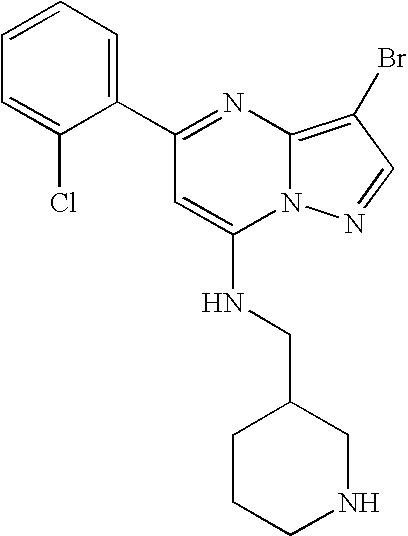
C1(C2=NC3=C(Br)C=NN3C(NCC3CCCNC3)=C2)=CC=CC=C1Cl
